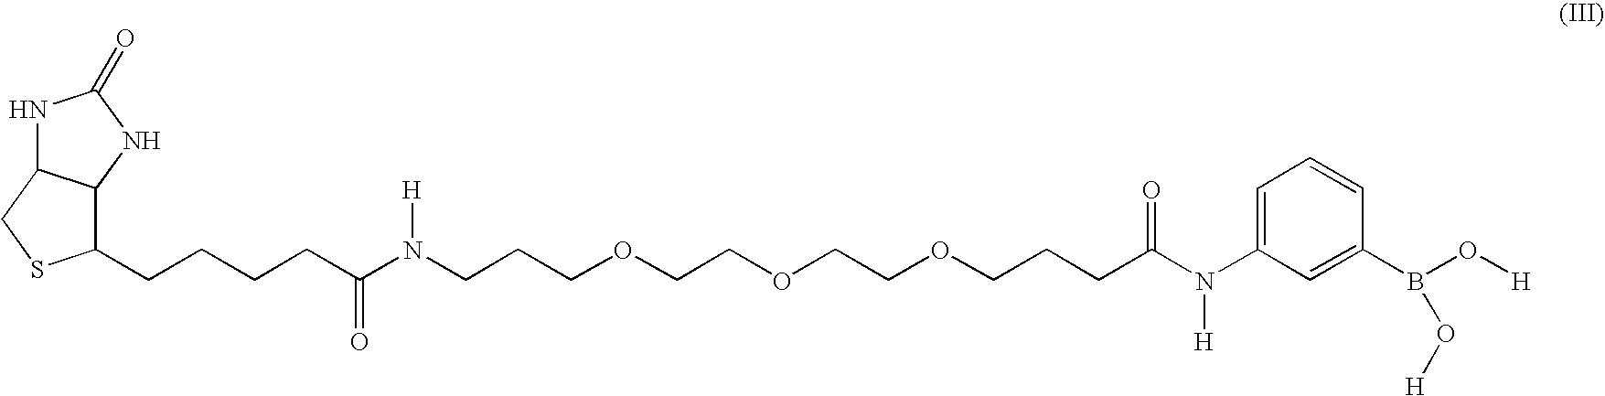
N1C2C(NC1=O)C(CCCCC(N(CCCOCCOCCOCCCC(N(C1=CC=CC(B(O[H])O[H])=C1)[H])=O)[H])=O)SC2
